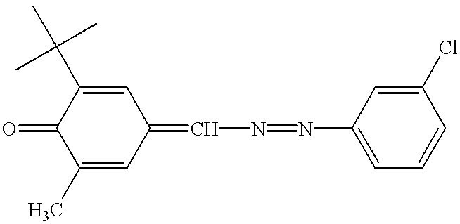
C1(C)=CC(=CN=NC2=CC=CC(Cl)=C2)C=C(C(C)(C)C)C1=O
